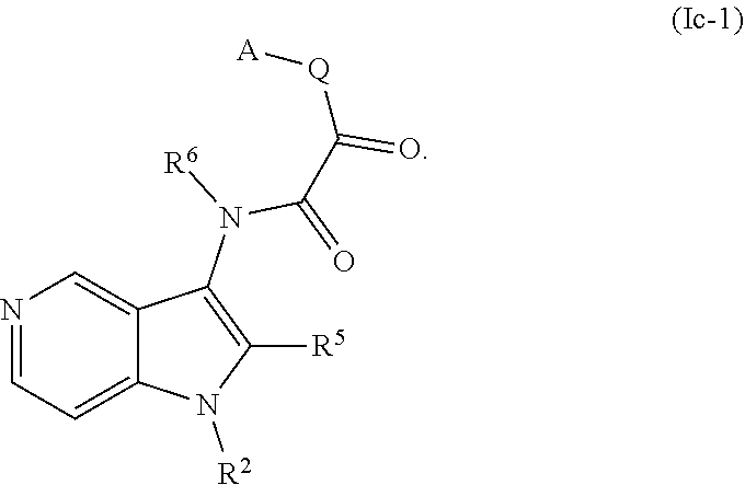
N1=CC=C2C(=C1)C(N([R6])C(C([Q][A])=O)=O)=C([R5])N2[R2]
